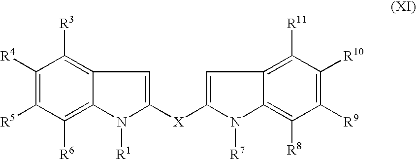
C1([R6])=C2C(=C([R3])C([R4])=C1[R5])C=C([X]C1=CC3=C([R11])C([R10])=C([R9])C([R8])=C3N1[R7])N2[R1]
